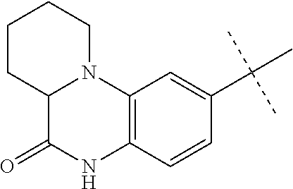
C12=C(C=CC(C(C)(C)C)=C1)NC(=O)C1N2CCCC1
